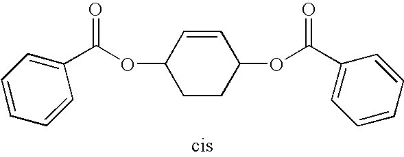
C1=CC=CC(C(OC2CCC(OC(C3=CC=CC=C3)=O)C=C2)=O)=C1
